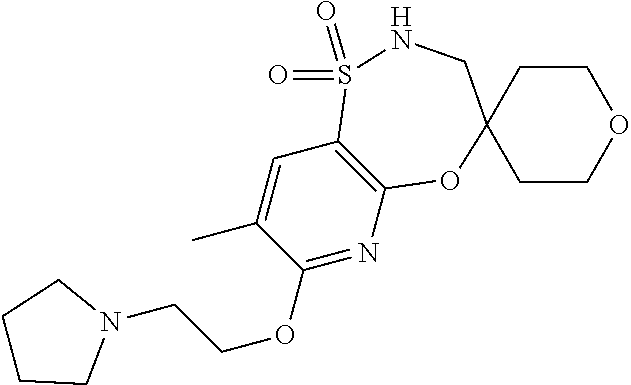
C1(OCCN2CCCC2)=NC2=C(C=C1C)S(=O)(=O)NCC1(O2)CCOCC1
